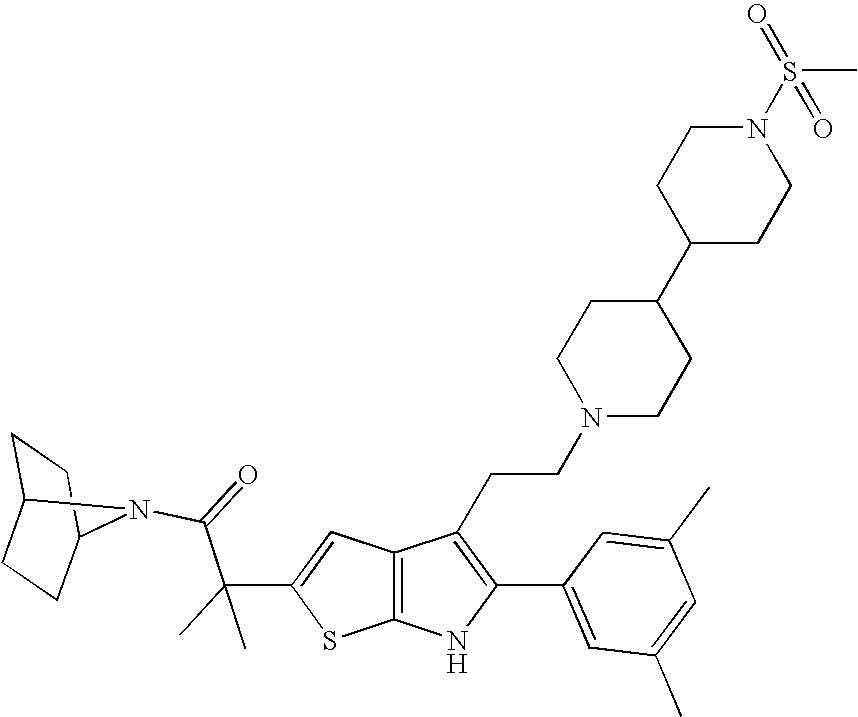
C1C2CCC(C1)N2C(=O)C(C1=CC2=C(S1)NC(C1=CC(C)=CC(C)=C1)=C2CCN1CCC(C2CCN(S(C)(=O)=O)CC2)CC1)(C)C
